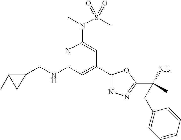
N1=C(NCC2C(C)C2)C=C(C2=NN=C(C(N)(C)CC3=CC=CC=C3)O2)C=C1N(C)S(C)(=O)=O
